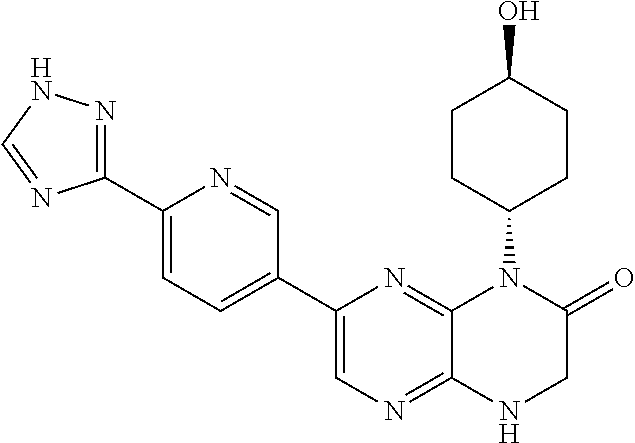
C1(C2=NNC=N2)=CC=C(C2=CN=C3C(=N2)N(C2CCC(O)CC2)C(=O)CN3)C=N1
